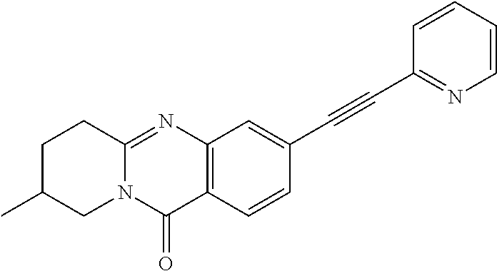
C12=C(C=CC(C#CC3=NC=CC=C3)=C1)C(=O)N1C(=N2)CCC(C)C1
